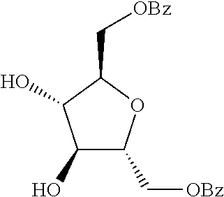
C1(O)C(C[OBz])OC(C[OBz])C1O
